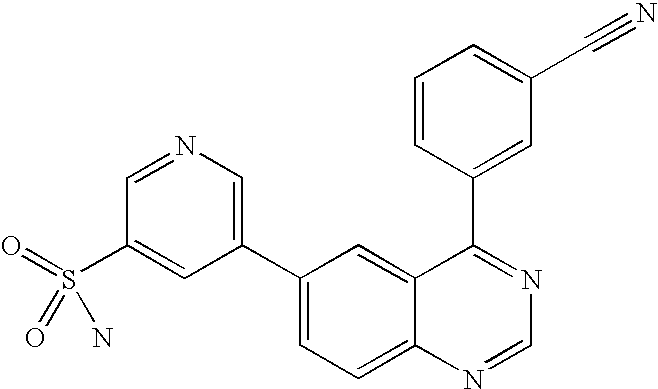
C1=CC(C2=NC=NC3=CC=C(C4=CN=CC(S(=O)(=O)N)=C4)C=C23)=CC(C#N)=C1
